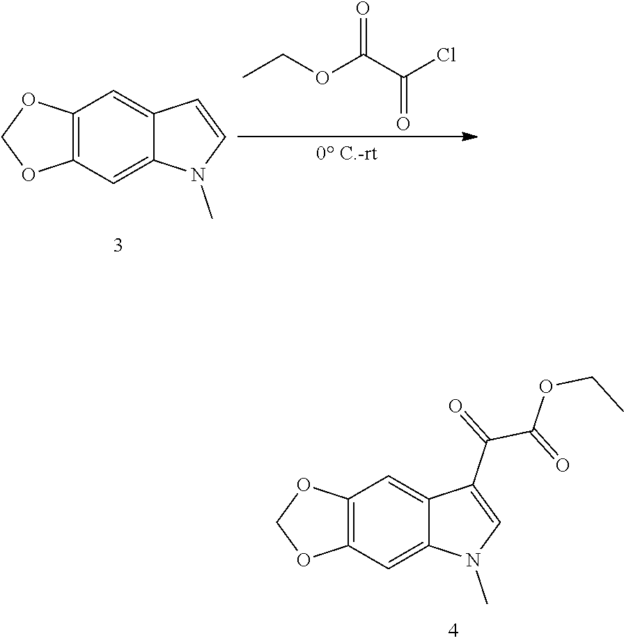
C12=C(C=C3C(=C1)C(C(=O)C(=O)OCC)=CN3C)OCO2.C12=C(C=C3C(=C1)C=CN3C)OCO2.CCOC(C(Cl)=O)=O
